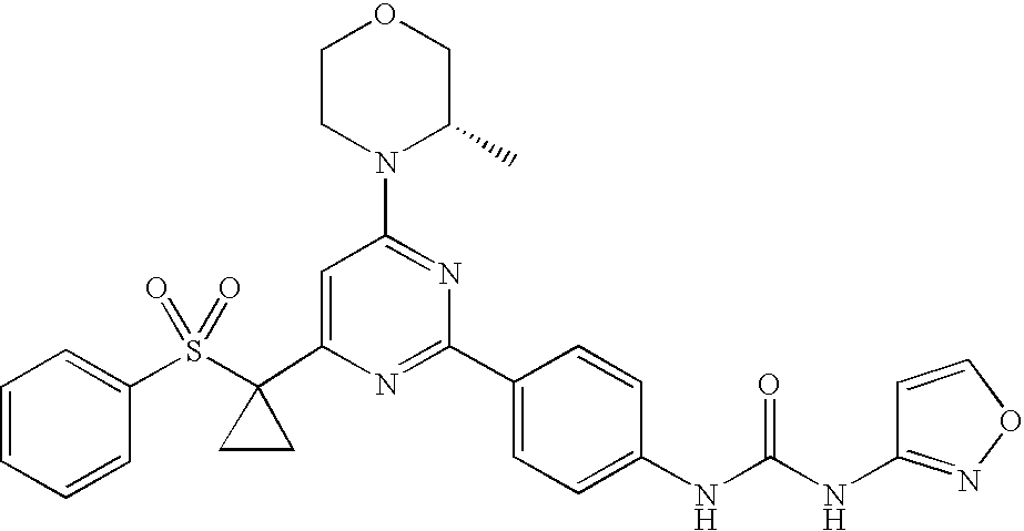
C1(C2(S(=O)(=O)C3=CC=CC=C3)CC2)=CC(N2C(C)COCC2)=NC(C2=CC=C(NC(=O)NC3=NOC=C3)C=C2)=N1
